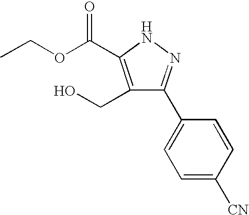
C1(CO)=C(C(OCC)=O)NN=C1C1=CC=C([CN])C=C1
